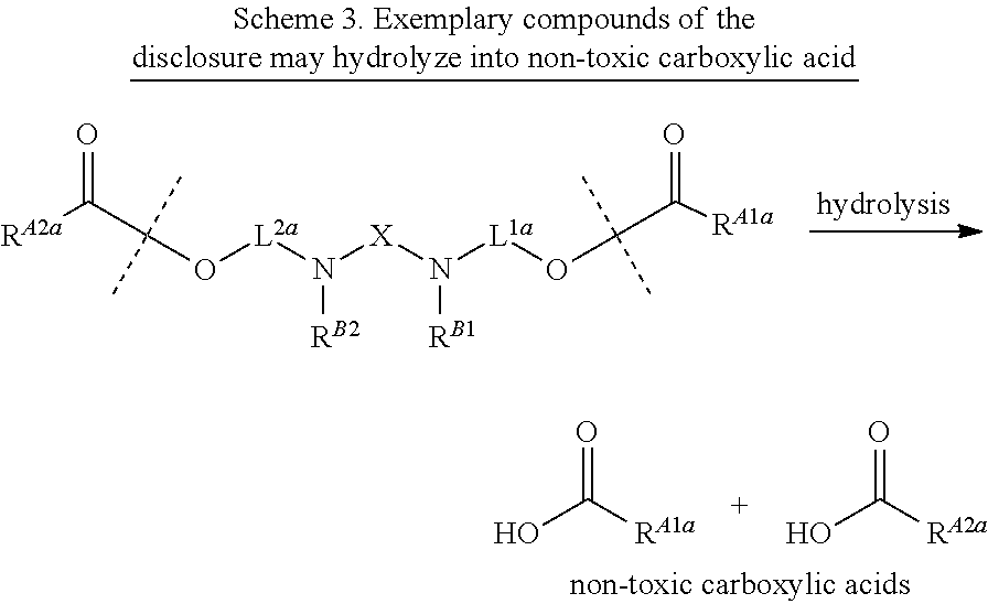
[RA1a]C(O)=O.[RA2a]C(O)=O.[RA2a]C(C(O[L2a]N([X]N([L1a]OC(C([RA1a])=O)(C)C)[RB1])[RB2])(C)C)=O
